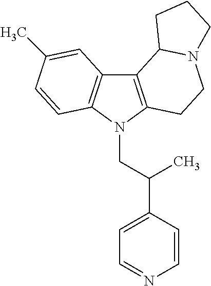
C12=C(N(CC(C3=CC=NC=C3)C)C3=C1C=C(C)C=C3)CCN1C2CCC1
